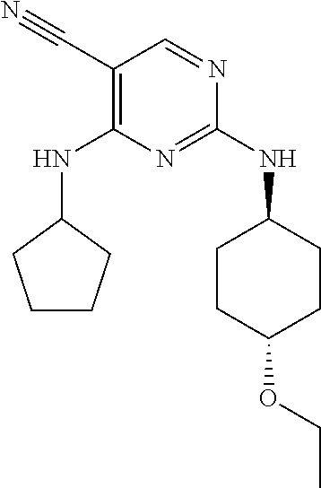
C1(C#N)=C(NC2CCCC2)N=C(NC2CCC(OCC)CC2)N=C1
